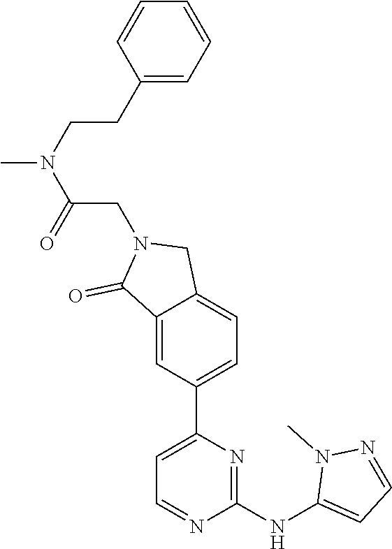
C1=C(C2=CC=C3C(=C2)C(=O)N(CC(N(CCC2=CC=CC=C2)C)=O)C3)N=C(NC2=CC=NN2C)N=C1
